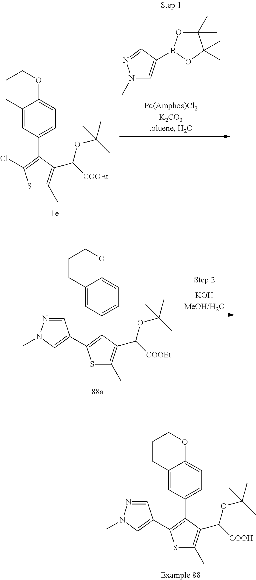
S1C(C)=C(C([COOH])OC(C)(C)C)C(C2=CC=C3C(=C2)CCCO3)=C1C1=CN(C)N=C1.S1C(C)=C(C([COOEt])OC(C)(C)C)C(C2=CC=C3C(=C2)CCCO3)=C1Cl.N1(C)C=C(B2OC(C)(C)C(C)(C)O2)C=N1.S1C(C)=C(C([COOEt])OC(C)(C)C)C(C2=CC=C3C(=C2)CCCO3)=C1C1=CN(C)N=C1
